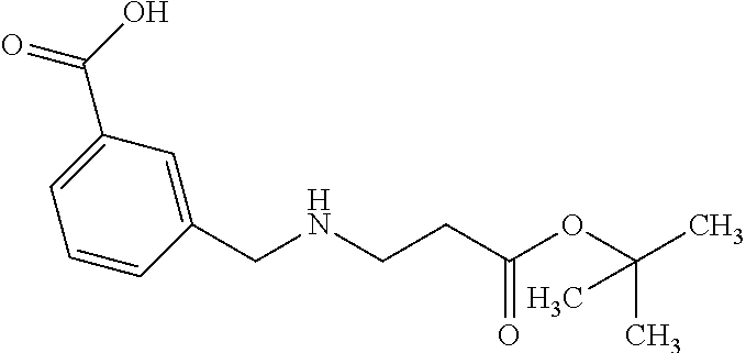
C1(CNCCC(OC(C)(C)C)=O)=CC(C(O)=O)=CC=C1
